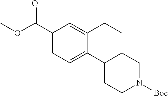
C1(C(OC)=O)=CC=C(C2=CCN([Boc])CC2)C(CC)=C1
